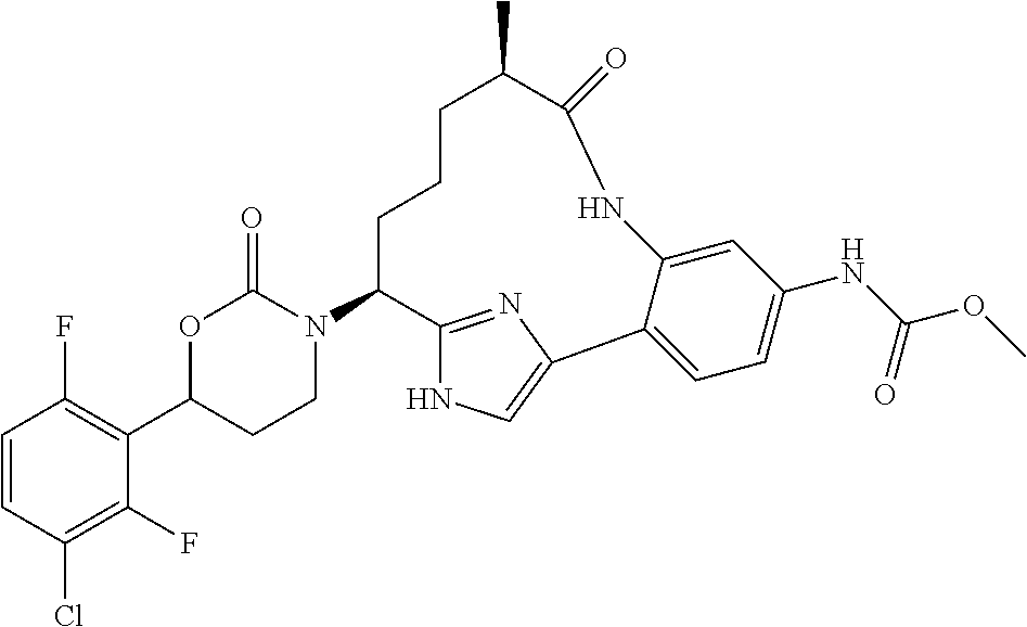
C1=CC(Cl)=C(F)C(C2CCN(C3C4=NC(=CN4)C4=CC=C(NC(OC)=O)C=C4NC(=O)C(C)CCC3)C(=O)O2)=C1F
